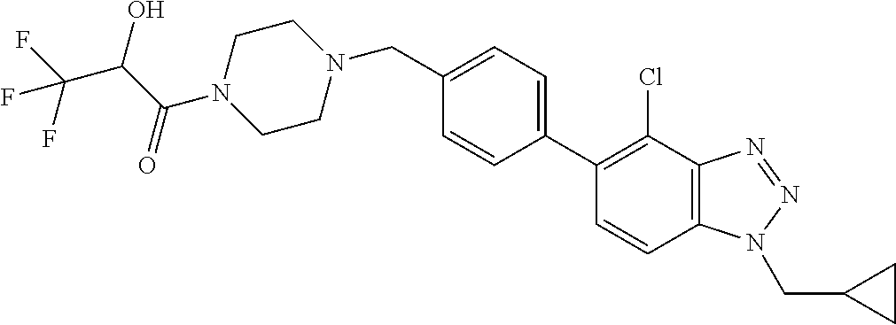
C1=CC2=C(C(Cl)=C1C1=CC=C(CN3CCN(C(C(C(F)(F)F)O)=O)CC3)C=C1)N=NN2CC1CC1
